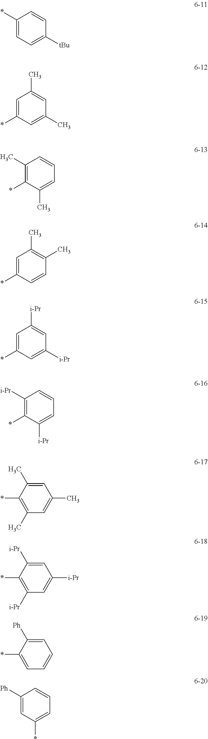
C1(*)=CC=C([tBu])C=C1.C1=C(*)C=C(C)C=C1C.C1(C)=C(*)C(C)=CC=C1.C1=C(*)C=CC(C)=C1C.C1=C(*)C=C([i-Pr])C=C1[i-Pr].C1([i-Pr])=C(*)C([i-Pr])=CC=C1.C1([Ph])=CC(*)=CC=C1.C1=C(C)C(*)=C(C)C=C1C.C1=C([i-Pr])C(*)=C([i-Pr])C=C1[i-Pr].C1=C([Ph])C(*)=CC=C1
